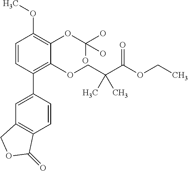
C1=CC(C2=CC3=C(C=C2)C(=O)OC3)=C(OCC(C(OCC)=O)(C)C)C(OC(O)(O)O)=C1OC
